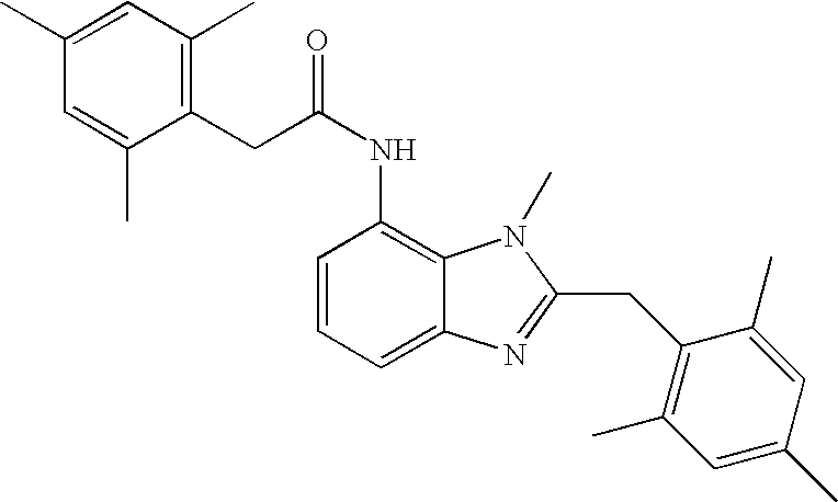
C1=CC=C2C(=C1NC(CC1=C(C)C=C(C)C=C1C)=O)N(C)C(CC1=C(C)C=C(C)C=C1C)=N2
